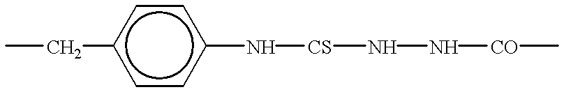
CCc1ccc(N[CS]NN[CO]C)cc1
